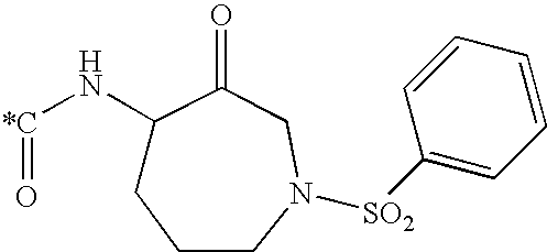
O=[*C]NC1CCCN([SO2]C2=CC=CC=C2)CC1=O
